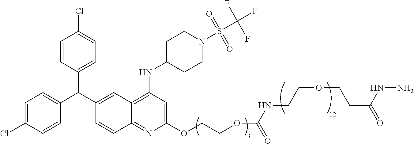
C1=C(Cl)C=CC(C(C2=CC3=C(NC4CCN(S(C(F)(F)F)(=O)=O)CC4)C=C(OCCOC(NCCOCCC(NN)=O)=O)N=C3C=C2)C2=CC=C(Cl)C=C2)=C1
